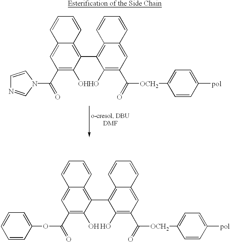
C12=CC(C(N3C=CN=C3)=O)=C(O)C(C3=C4C(=CC(C([OCH2]C5=CC=C([pol])C=C5)=O)=C3O)C=CC=C4)=C1C=CC=C2.C12=CC(C(=O)OC3=CC=CC=C3)=C(O)C(C3=C4C(=CC(C([OCH2]C5=CC=C([pol])C=C5)=O)=C3O)C=CC=C4)=C1C=CC=C2
